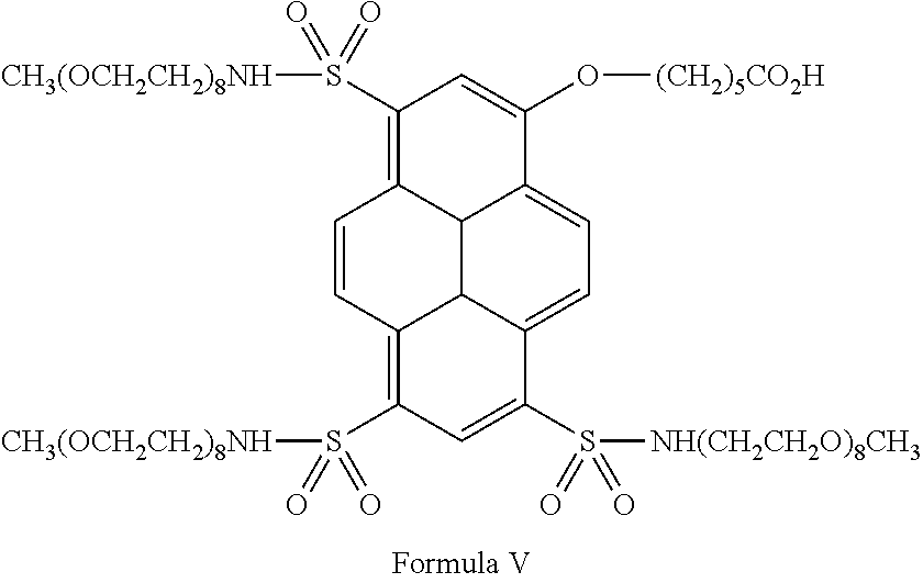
C1(S([CH3(OCH2CH2)8NH])(=O)=O)=C2C3C(=CC=C4C3C(=C(S(=O)(=O)[CH3(OCH2CH2)8NH])C=C4S([NH(CH2CH2O)8CH3])(=O)=O)C=C2)C(O[(CH2)5CO2H])=C1
